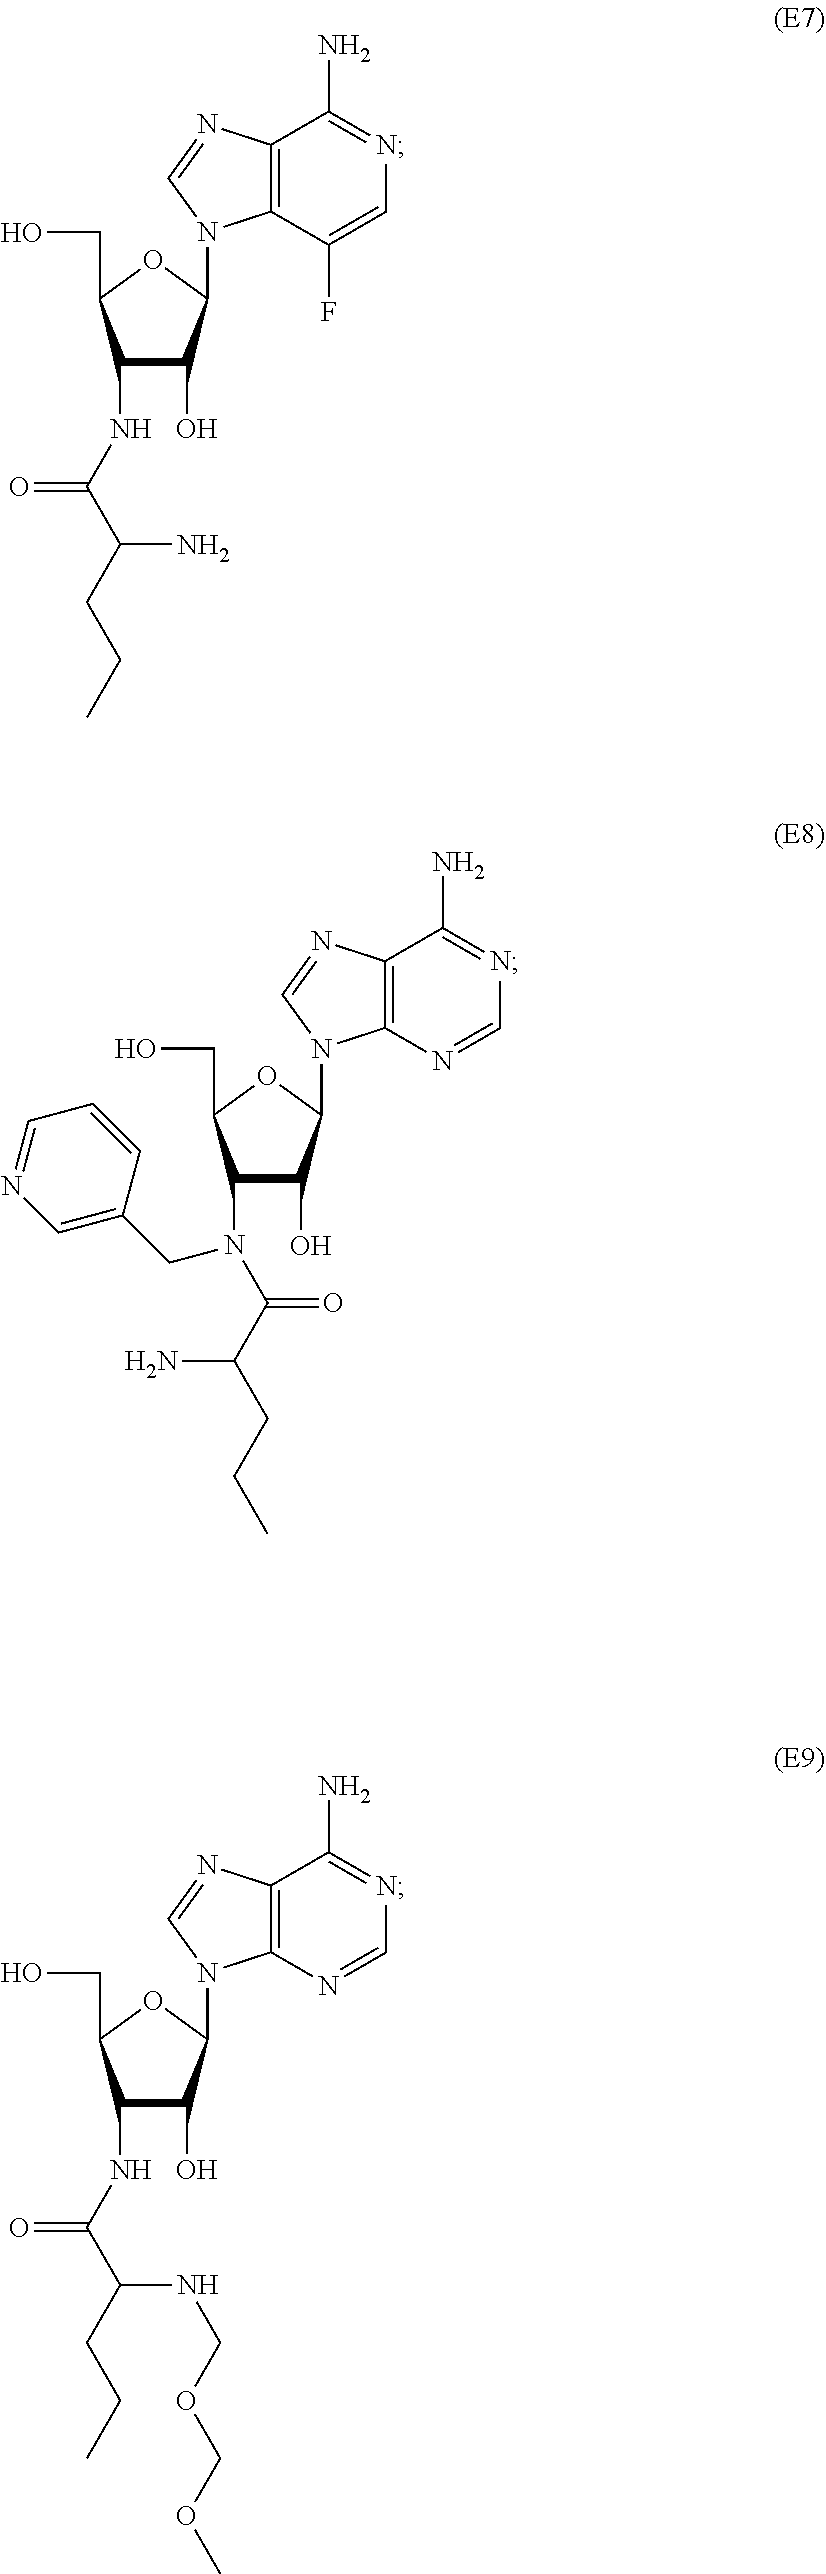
C1(NC(C(CCC)NCOCOC)=O)C(O)C(N2C3=C(N=C2)C(N)=NC=N3)OC1CO.C1(NC(C(CCC)N)=O)C(O)C(N2C3=C(N=C2)C(N)=NC=C3F)OC1CO.C1(N(C(C(CCC)N)=O)CC2=CN=CC=C2)C(O)C(N2C3=C(N=C2)C(N)=NC=N3)OC1CO
